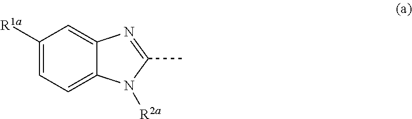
C1([R1a])=CC=C2C(=C1)N=C(C)N2[R2a]
